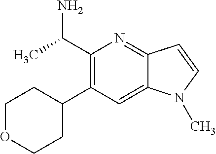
C1(C(C)N)=C(C2CCOCC2)C=C2C(=N1)C=CN2C
